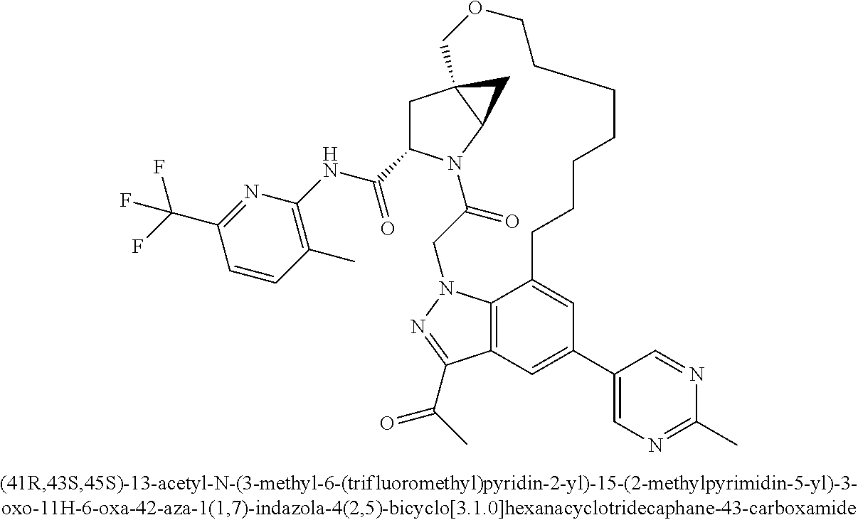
C1(C(=O)NC2=C(C)C=CC(C(F)(F)F)=N2)CC23C(N1C(=O)CN1C4=C(C(C(C)=O)=N1)C=C(C1=CN=C(C)N=C1)C=C4CCCCCCCOC2)C3
